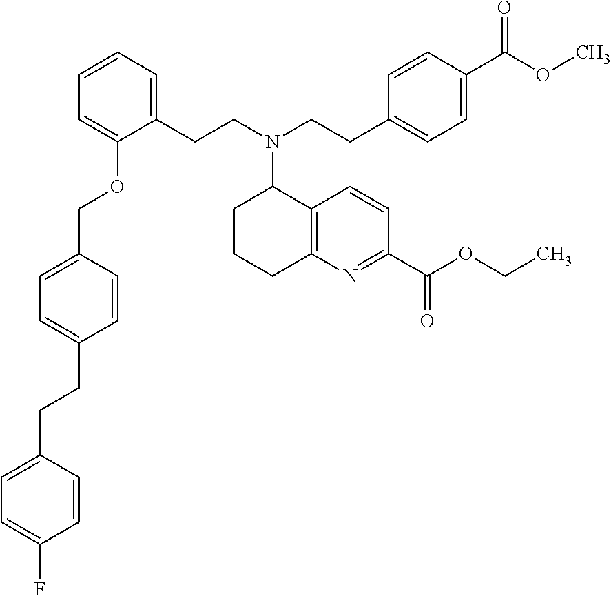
C1=C(CCC2=CC=C(F)C=C2)C=CC(COC2=CC=CC=C2CCN(C2CCCC3=C2C=CC(C(OCC)=O)=N3)CCC2=CC=C(C(OC)=O)C=C2)=C1
